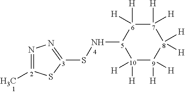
N1=[2](C)S[3](SN[5]2[10]([H])([H])[9]([H])([H])[8]([H])([H])[7]([H])([H])[6]2([H])[H])=N1
